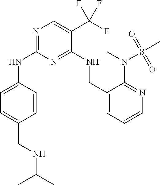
N(C1=NC=C(C(F)(F)F)C(NCC2=CC=CN=C2N(S(=O)(C)=O)C)=N1)C1=CC=C(CNC(C)C)C=C1
